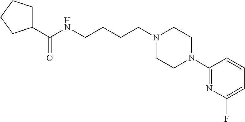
N1(CCCCNC(=O)C2CCCC2)CCN(C2=NC(F)=CC=C2)CC1
